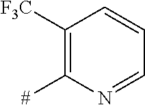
C1([F3C])=C([#])N=CC=C1
